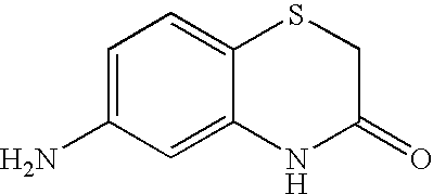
C1=C(N)C=C2C(=C1)SCC(=O)N2
